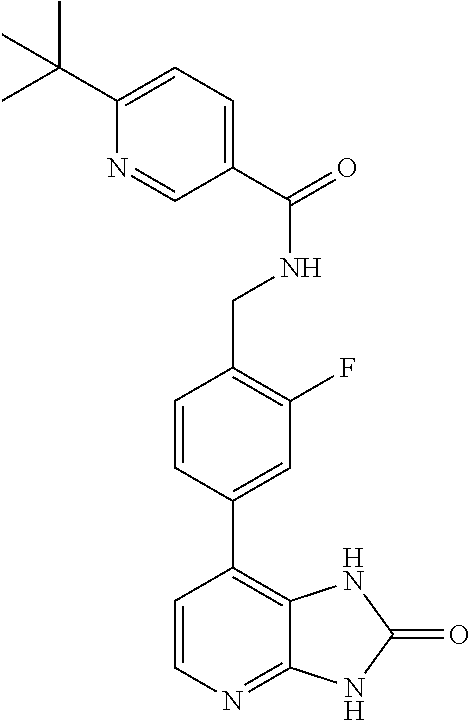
C1=CN=C2C(=C1C1=CC(F)=C(CNC(=O)C3=CC=C(C(C)(C)C)N=C3)C=C1)NC(=O)N2
